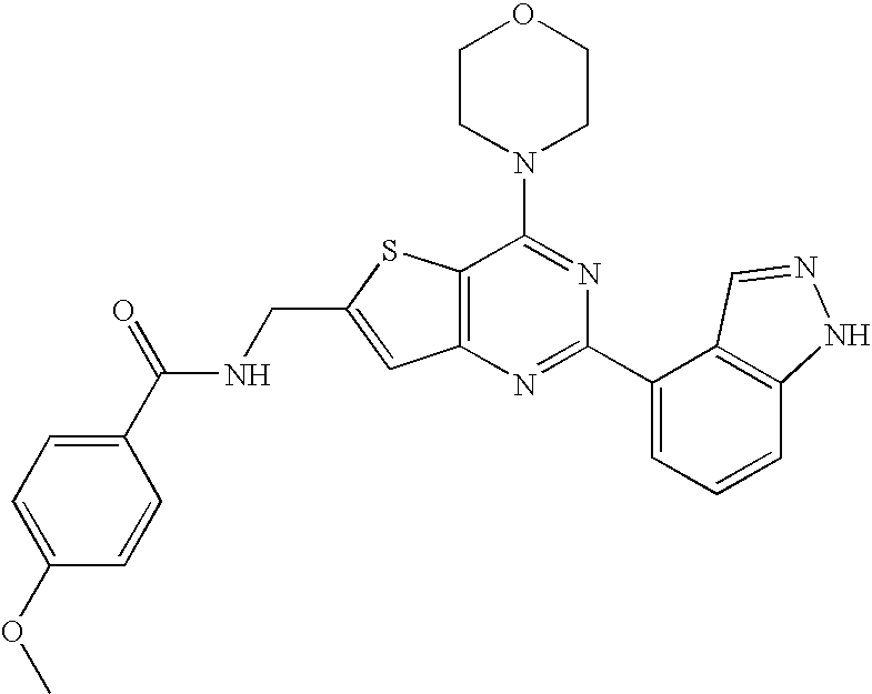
C1CN(C2=NC(C3=CC=CC4=C3C=NN4)=NC3=C2SC(CNC(C2=CC=C(OC)C=C2)=O)=C3)CCO1
